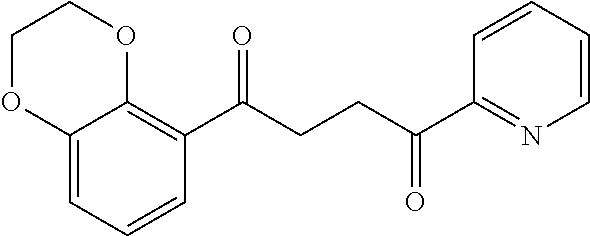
C12=CC=CC(C(CCC(C3=NC=CC=C3)=O)=O)=C1OCCO2
